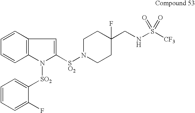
C12=C(C=CC=C1)C=C([SO2]N1CCC(CNS([CF3])(=O)=O)(F)CC1)N2[SO2]C1=CC=CC=C1F
